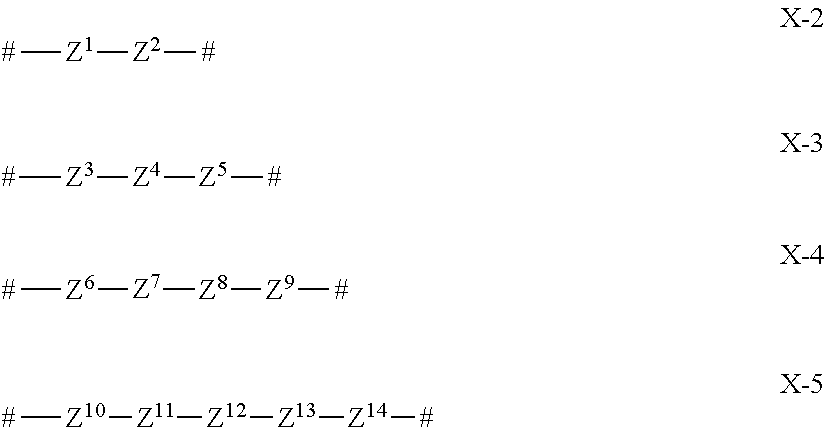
[#][Z1][Z2][#].[#][Z3][Z4][Z5][#].[#][Z6][Z7][Z8][Z9][#].[#][Z10][Z11][Z12][Z13][Z14][#]
